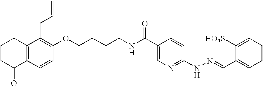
C1CC(=O)C2=C(C1)C(CC=C)=C(OCCCCNC(C1=CN=C(NN=CC3=CC=CC=C3[HO3S])C=C1)=O)C=C2
